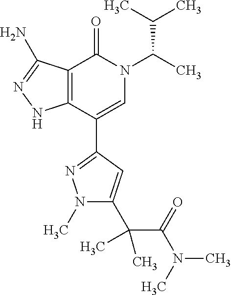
C12=C(C(C3=NN(C)C(C(C(N(C)C)=O)(C)C)=C3)=CN(C(C)C(C)C)C1=O)NN=C2N
